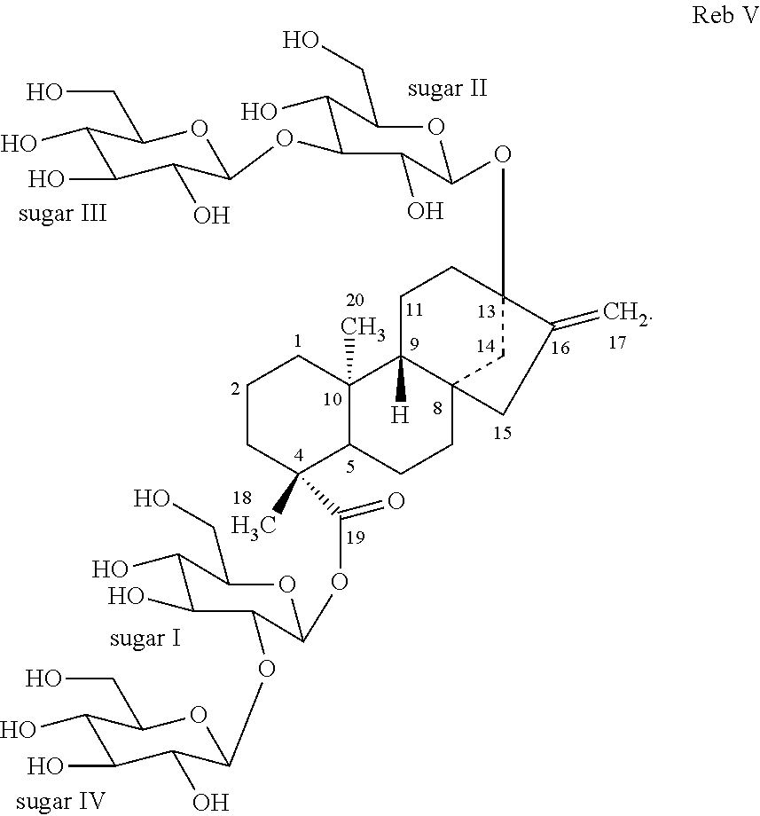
C1(O)C(O)C(O)C(OC2C(O)C(CO)OC(OC34CC5(C([H])(CC3)C3(C)C(CC5)C(C)(C(OC5C(OC6C(O)C(O)C(O)C(CO)O6)C(O)C(O)C(CO)O5)=O)CCC3)CC4=C)C2O)OC1CO
